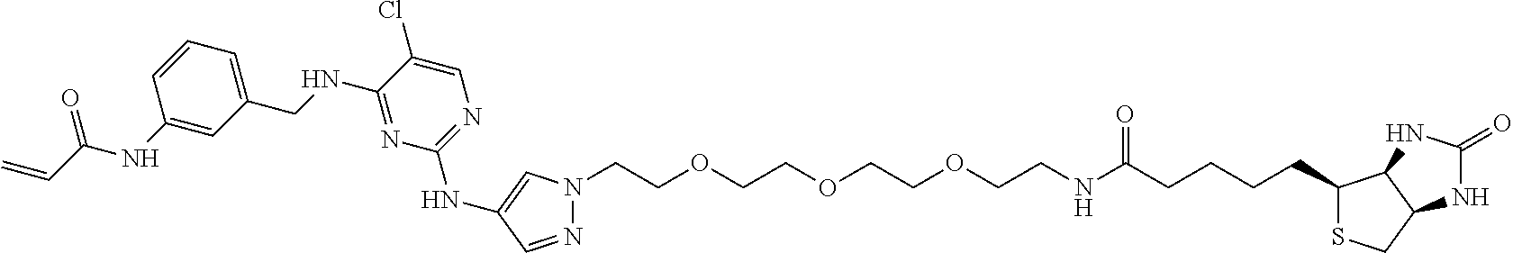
C=CC(=O)NC1=CC(CNC2=NC(NC3=CN(CCOCCOCCOCCNC(=O)CCCCC4C5NC(=O)NC5CS4)N=C3)=NC=C2Cl)=CC=C1
